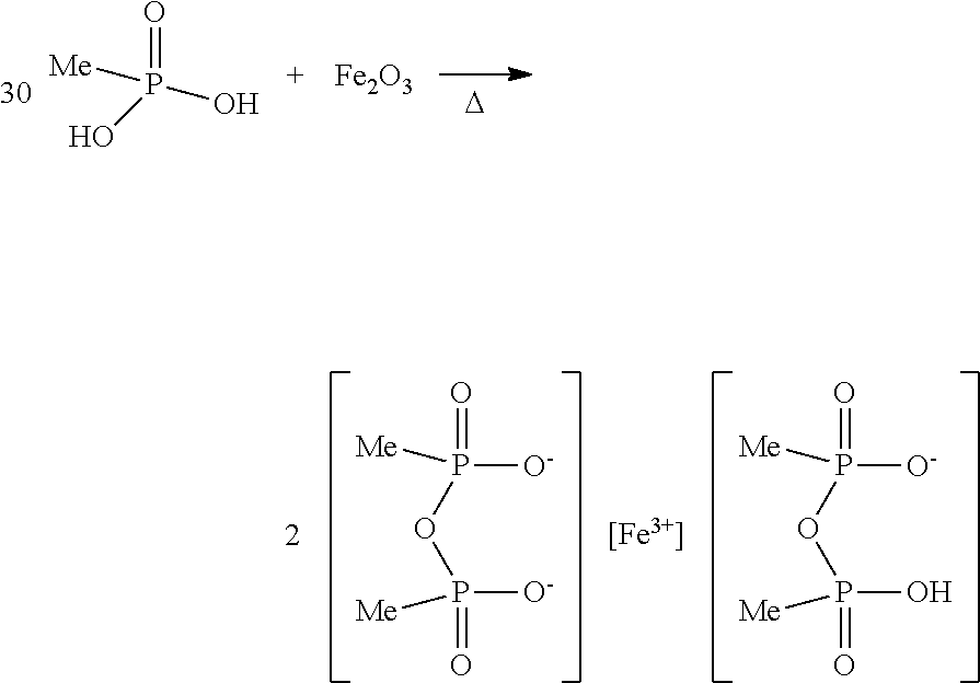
P(OP([O-])(=O)[Me])([O-])([Me])=O.P(OP(O)(=O)[Me])([O-])([Me])=O.[[Fe3+]].[Me]P(O)(O)=O.[D].[Fe2O3]
